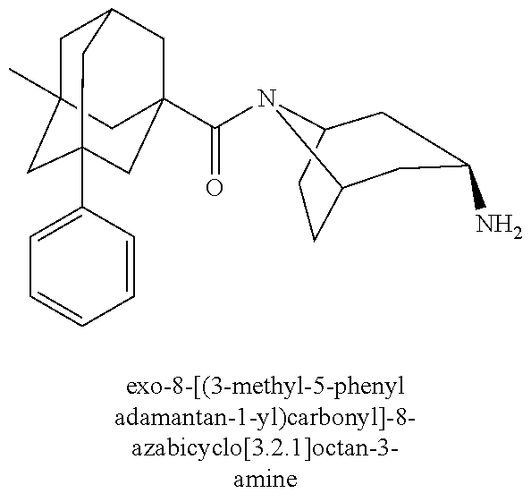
C1C2(C)CC3(C4=CC=CC=C4)CC(C(=O)N4C5CCC4CC(N)C5)(CC1C3)C2
